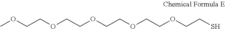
COCCOCCOCCOCCOCCS
